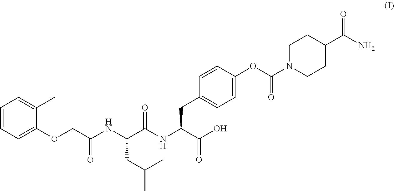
C1=CC=C(OCC(NC(C(NC(C(O)=O)CC2=CC=C(OC(N3CCC(C(N)=O)CC3)=O)C=C2)=O)CC(C)C)=O)C(C)=C1
